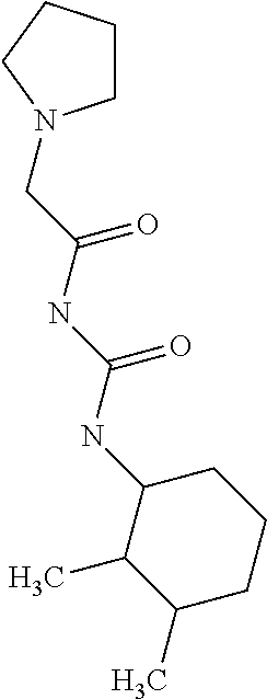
C1CCCN1CC(NC(NC1CCCC(C)C1C)=O)=O
